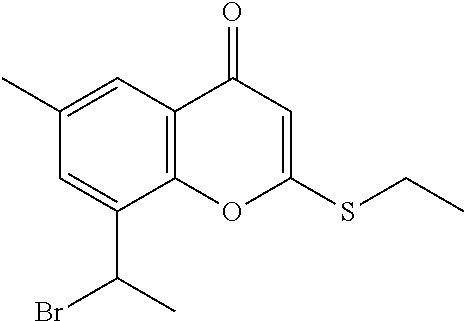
C12=C(C(C(C)Br)=CC(C)=C1)OC(SCC)=CC2=O
